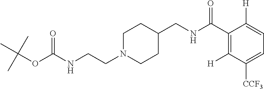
N(CCN1CCC(CNC(C2=C([H])C([CCF3])=CC=C2[H])=O)CC1)C(OC(C)(C)C)=O
